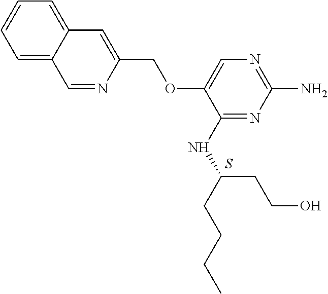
S.C1(NC(CCCC)CCO)=NC(N)=NC=C1OCC1=CC2=CC=CC=C2C=N1
